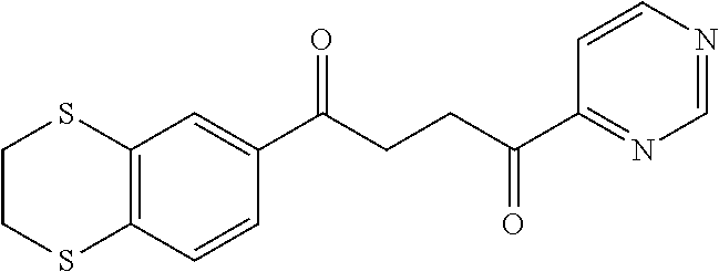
C1(C(CCC(C2=NC=NC=C2)=O)=O)=CC2=C(C=C1)SCCS2
